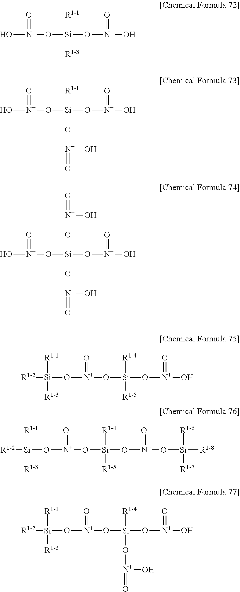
[R1-2][Si](O[N+](O[Si](O[N+](O[Si]([R1-8])([R1-6])[R1-7])=O)([R1-4])[R1-5])=O)([R1-1])[R1-3].O([Si](O[N+](O)=O)([R1-1])[R1-3])[N+](O)=O.O([Si](O[N+](O)=O)([R1-1])O[N+](=O)O)[N+](O)=O.O([Si](O[N+](O)=O)(O[N+](=O)O)O[N+](=O)O)[N+](O)=O.[R1-2][Si](O[N+](O[Si](O[N+](O)=O)([R1-4])[R1-5])=O)([R1-1])[R1-3].[R1-2][Si](O[N+](O[Si](O[N+](O)=O)([R1-4])O[N+](=O)O)=O)([R1-1])[R1-3]
